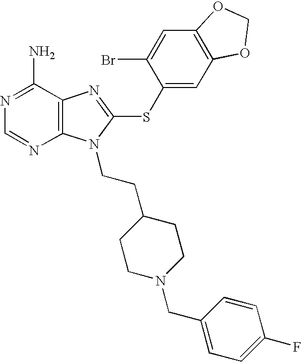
N1=C(N)C2=C(N=C1)N(CCC1CCN(CC3=CC=C(F)C=C3)CC1)C(SC1=CC3=C(C=C1Br)OCO3)=N2
